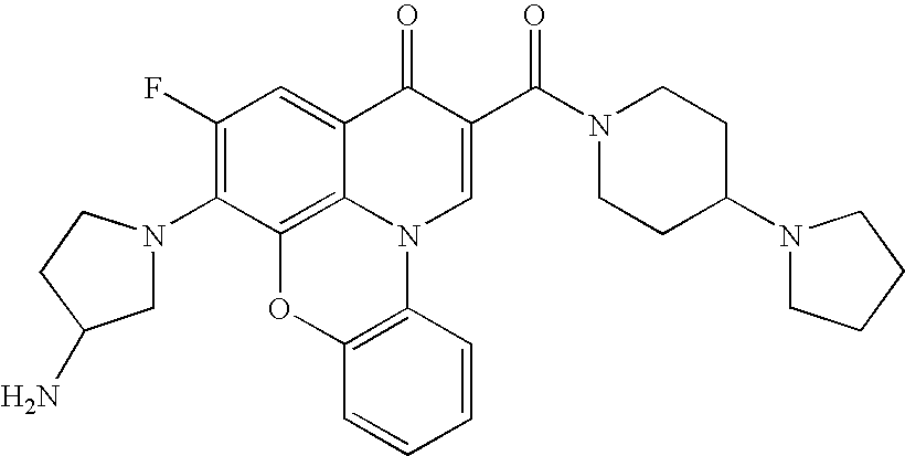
C1(F)=C(N2CC(N)CC2)C2=C3C(=C1)C(=O)C(C(N1CCC(N4CCCC4)CC1)=O)=CN3C1=C(O2)C=CC=C1
